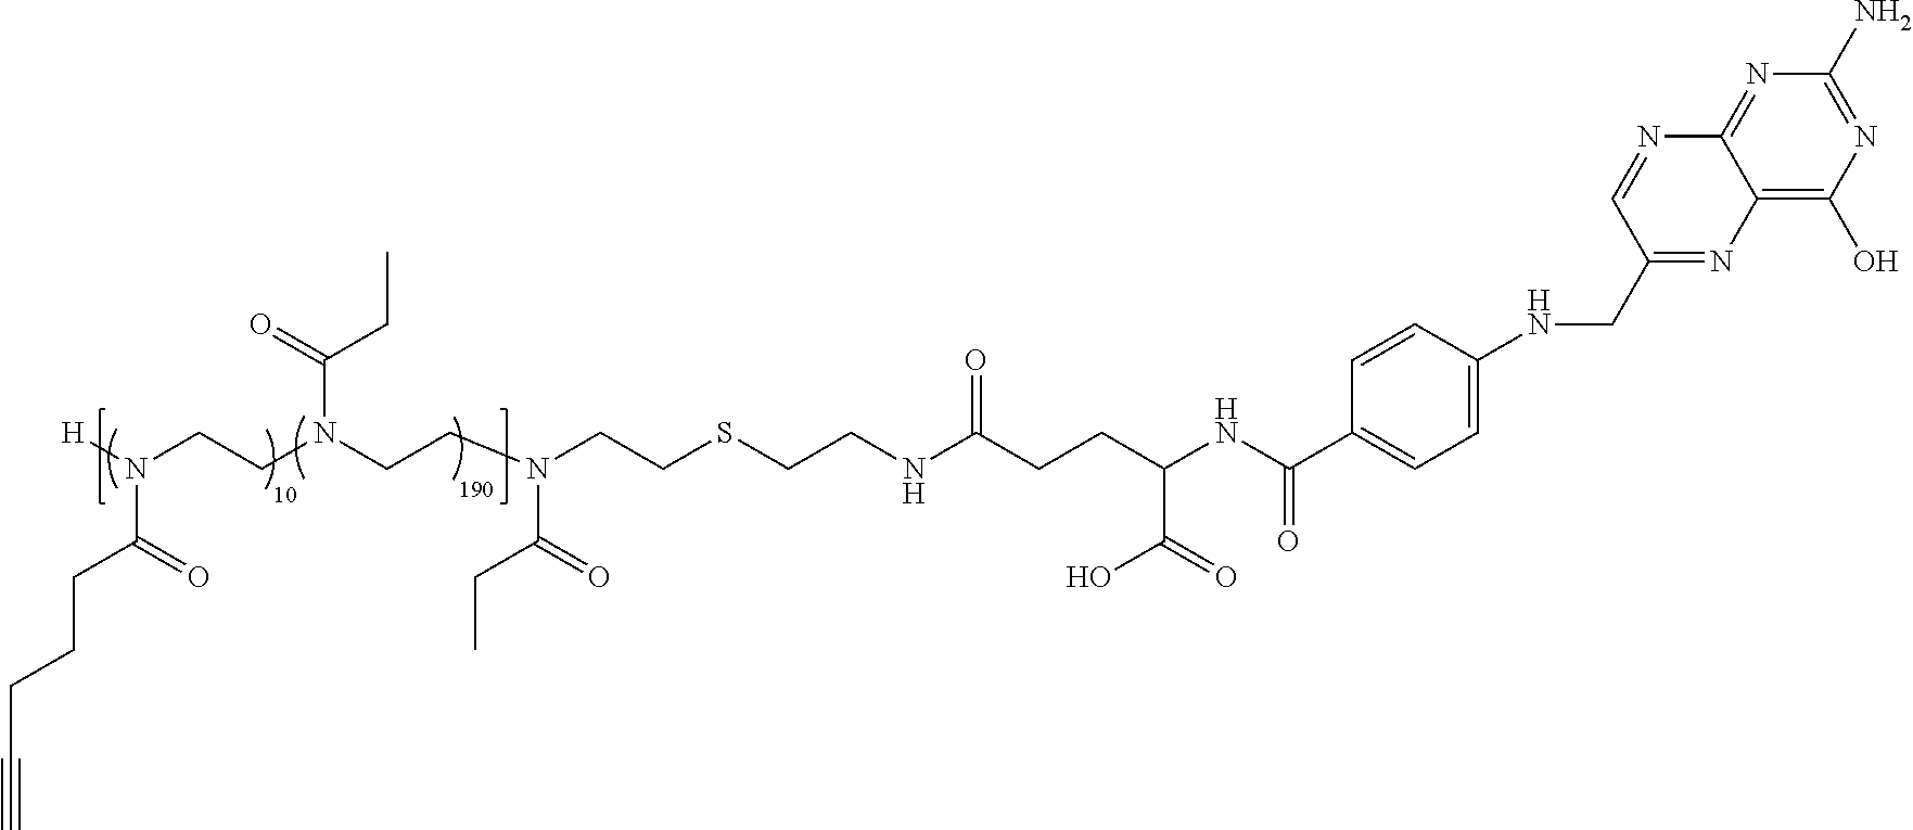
C(CCCC(N([H])CCN(CCN(CCSCCNC(CCC(NC(C1=CC=C(NCC2=NC3=C(O)N=C(N)N=C3N=C2)C=C1)=O)C(=O)O)=O)C(=O)CC)C(=O)CC)=O)#C
